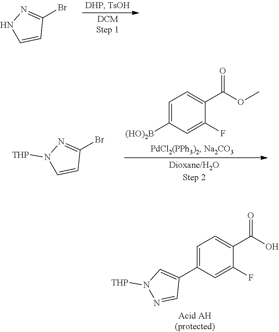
BrC1=NNC=C1.C1=C([(HO)2B])C=C(F)C(C(OC)=O)=C1.BrC1=NN([THP])C=C1.C1=C(C2=CN([THP])N=C2)C=C(F)C(C(O)=O)=C1
